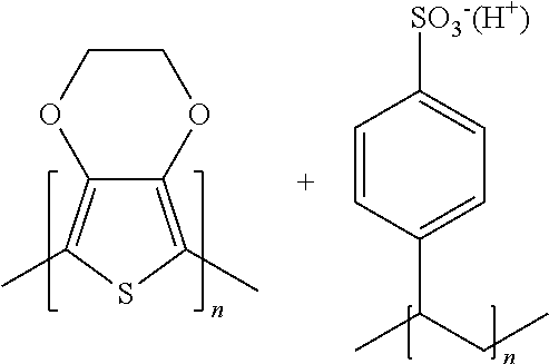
C1=CC(C(C)CC)=CC=C1[SO3-(H+)].O1C2=C(C)SC(C)=C2OCC1
